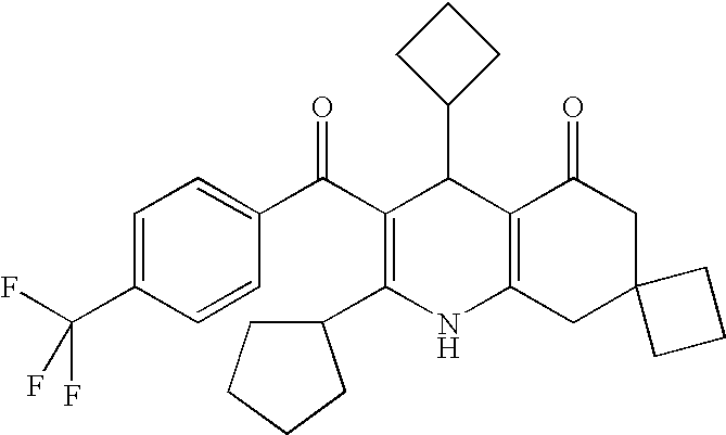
C1(C2C(C(C3=CC=C(C(F)(F)F)C=C3)=O)=C(C3CCCC3)NC3=C2C(=O)CC2(C3)CCC2)CCC1
